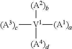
[V1]([(A2)b])([(A4)d])([(A1)a])[(A3)c]
